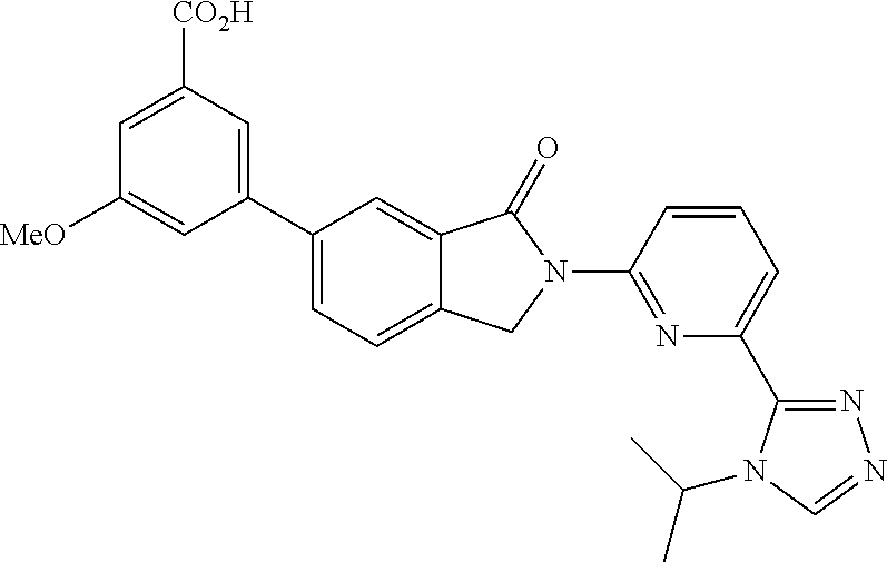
C1(C2=CC=C3C(=C2)C(=O)N(C2=NC(C4=NN=CN4C(C)C)=CC=C2)C3)=CC([CO2H])=CC([MeO])=C1
